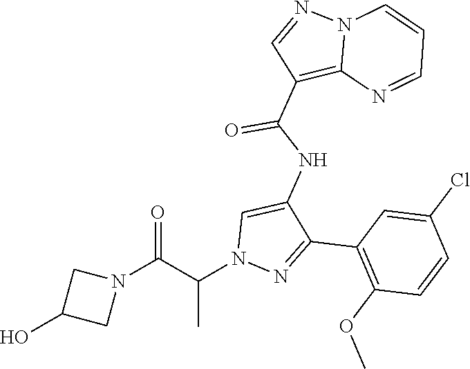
C1(C2=NN(C(C(N3CC(O)C3)=O)C)C=C2NC(C2=C3N(N=C2)C=CC=N3)=O)=C(OC)C=CC(Cl)=C1
